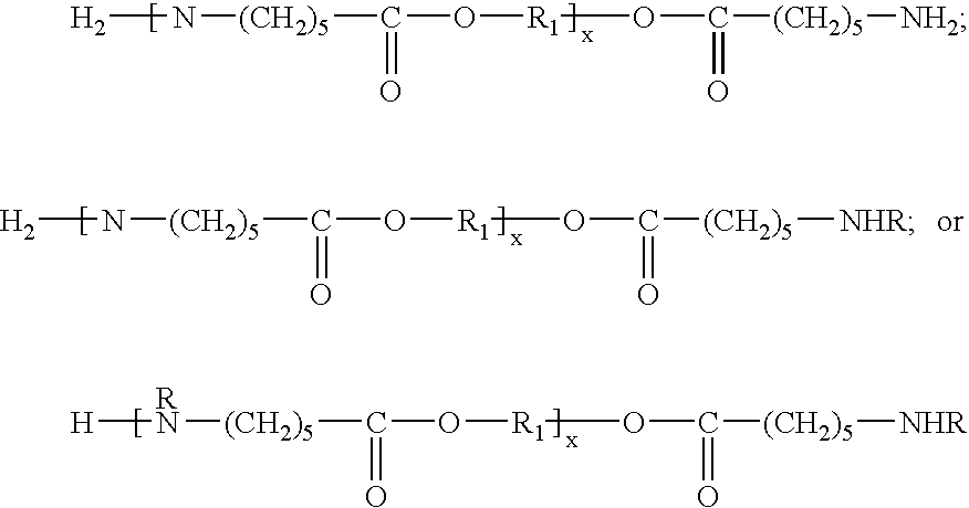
[H2]N[(CH2)5]C(O[R1]OC([(CH2)5][NH2])=O)=O.[H2]N[(CH2)5]C(O[R1]OC([(CH2)5][NHR])=O)=O.[H][RN][(CH2)5]C(O[R1]OC([(CH2)5][NHR])=O)=O
